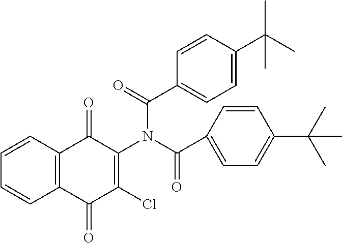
C1=CC2=C(C=C1)C(=O)C(Cl)=C(N(C(C1=CC=C(C(C)(C)C)C=C1)=O)C(=O)C1=CC=C(C(C)(C)C)C=C1)C2=O
